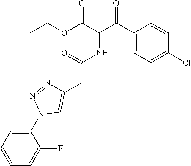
CCOC(C(C(C1=CC=C(Cl)C=C1)=O)NC(CC1=CN(C2=CC=CC=C2F)N=N1)=O)=O
